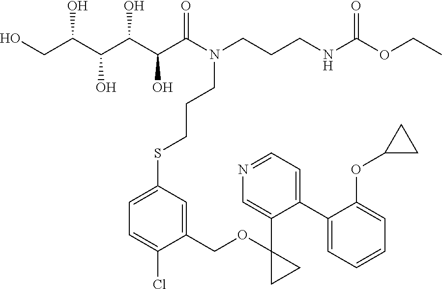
OCC(C(C(C(C(N(CCCNC(OCC)=O)CCCSC1=CC=C(Cl)C(COC2(C3=CN=CC=C3C3=CC=CC=C3OC3CC3)CC2)=C1)=O)O)O)O)O
